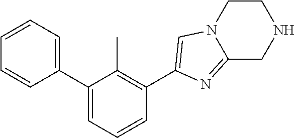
C1=CC=C(C2=CC=CC(C3=CN4CCNCC4=N3)=C2C)C=C1
